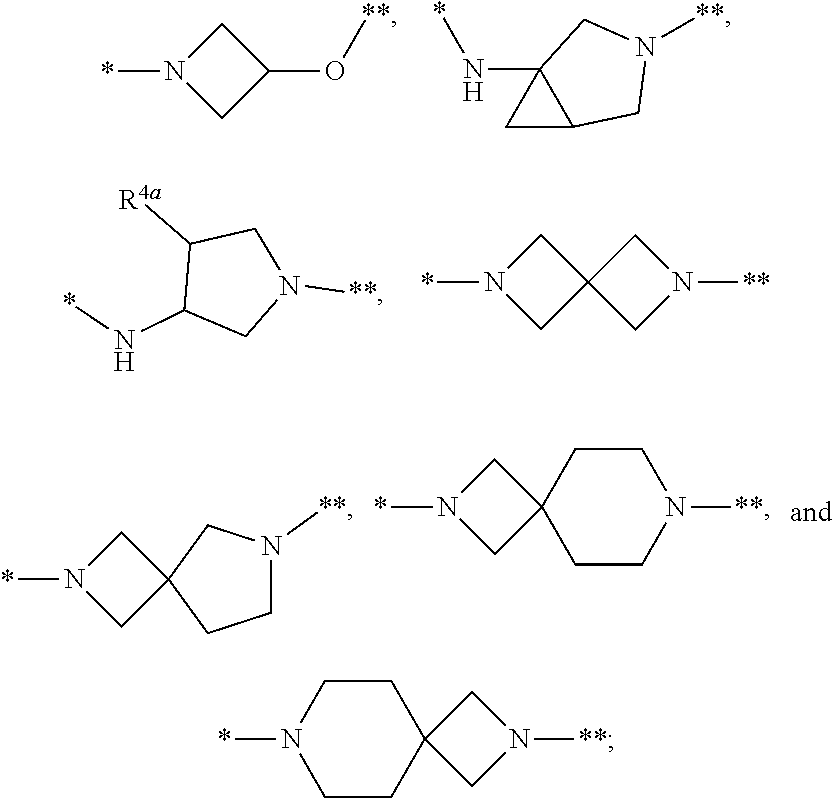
C1([R4a])C(N*)CN([**])C1.C1C2(CN1*)CN([**])C2.*N1CC2(C1)CCN([**])C2.*N1CC2(C1)CCN([**])CC2.N1(*)CC(O[**])C1.N1([**])CC2C(N*)(C1)C2.[**]N1CC2(C1)CCN(*)CC2
